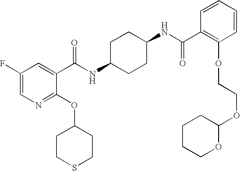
C1CC(NC(=O)C2=CC(F)=CN=C2OC2CCSCC2)CCC1NC(C1=C(OCCOC2CCCCO2)C=CC=C1)=O
